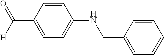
C1=CC(C([H])=O)=CC=C1NCC1=CC=CC=C1
